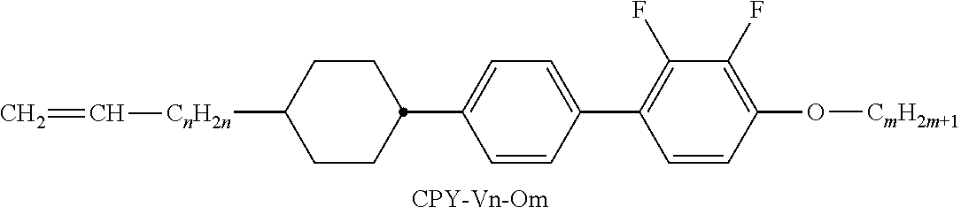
C1(F)=C(O[CmH2m+1])C=CC(C2=CC=C(C3CCC([CnH2n]C=C)CC3)C=C2)=C1F
